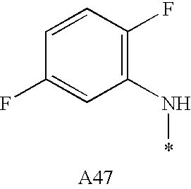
C1=CC(F)=CC(N*)=C1F
